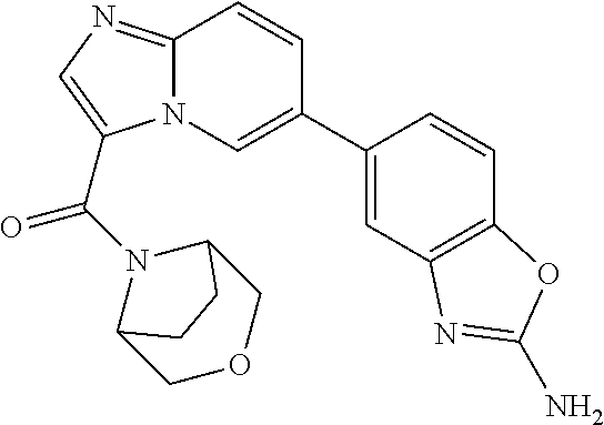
N12C(=NC=C1C(N1C3COCC1CC3)=O)C=CC(C1=CC3=C(C=C1)OC(N)=N3)=C2
